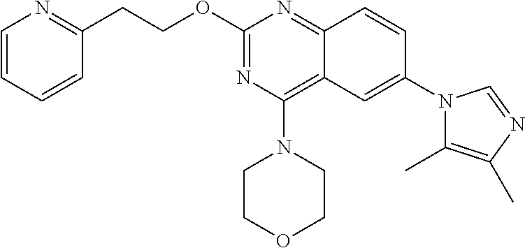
O(C1=NC(N2CCOCC2)=C2C(=N1)C=CC(N1C(C)=C(C)N=C1)=C2)CCC1=NC=CC=C1
